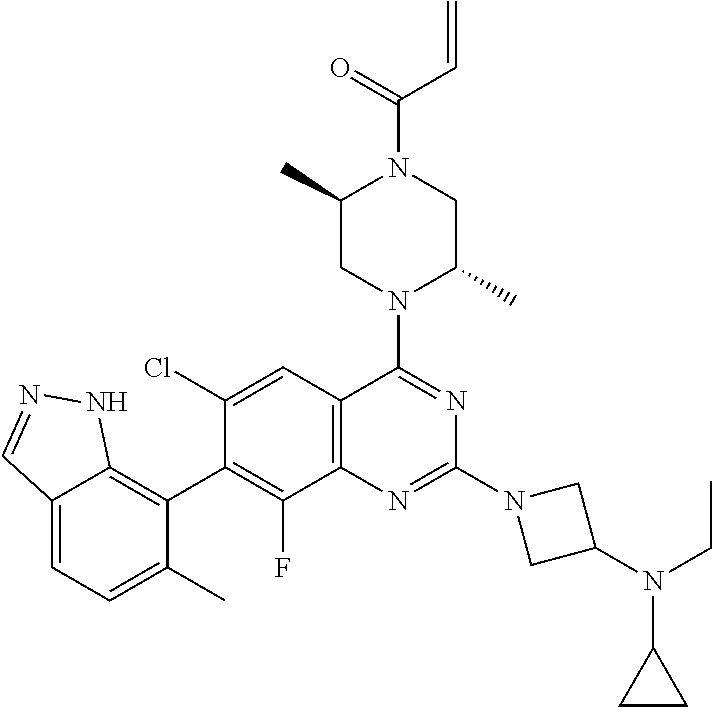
C12=CC=C(C)C(C3=C(F)C4=C(C=C3Cl)C(N3C(C)CN(C(=O)C=C)C(C)C3)=NC(N3CC(N(CC)C5CC5)C3)=N4)=C1NN=C2
